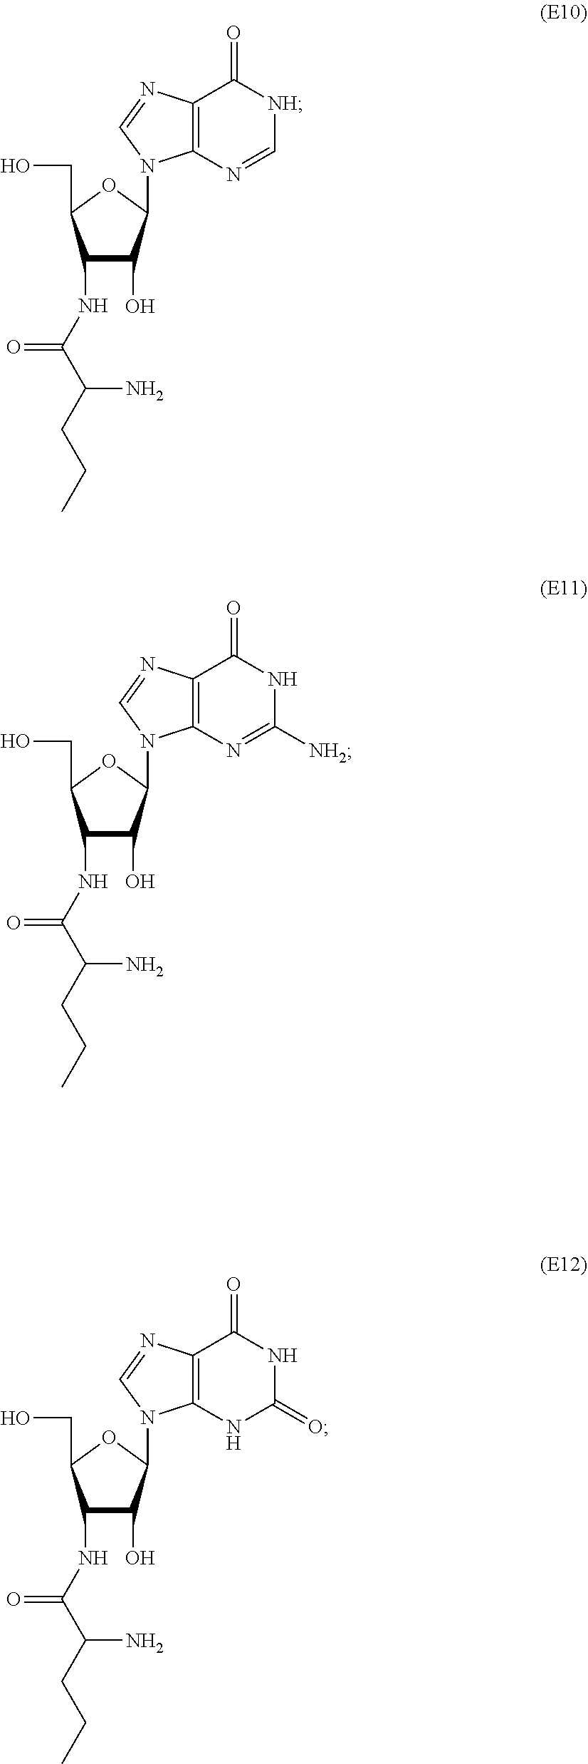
C1(NC(C(CCC)N)=O)C(O)C(N2C3=C(N=C2)C(=O)[NH]C=N3)OC1CO.C1(NC(C(CCC)N)=O)C(O)C(N2C3=C(N=C2)C(=O)NC(=O)N3)OC1CO.C1(NC(C(CCC)N)=O)C(O)C(N2C3=C(N=C2)C(=O)NC([NH2])=N3)OC1CO
